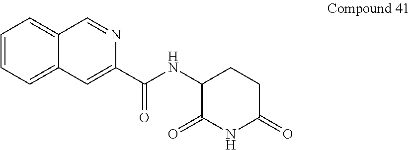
C1(NC(C2=CC3=CC=CC=C3C=N2)=O)C(=O)NC(=O)CC1
